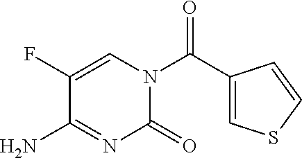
O=C(C1=CSC=C1)N1C=C(F)C(N)=NC1=O
